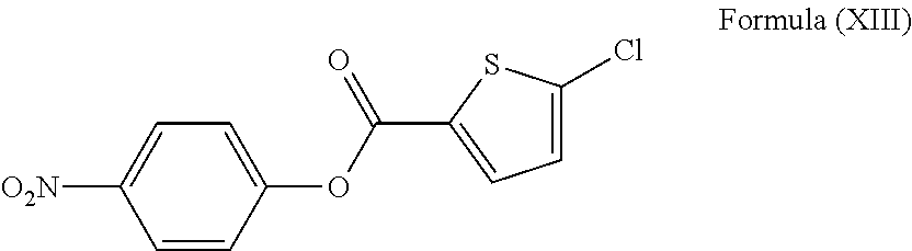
C1=CC(OC(=O)C2=CC=C(Cl)S2)=CC=C1[O2N]
